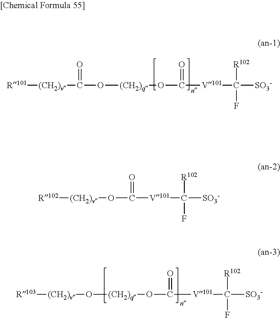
[R101][(CH2)v]C(O[(CH2)q]OC([V101]C([SO3-])([R102])F)=O)=O.[R103][(CH2)v]O[(CH2)q]OC(=O)[V101]C([SO3-])([R102])F.[R102][(CH2)v]OC(=O)[V101]C([SO3-])([R102])F
